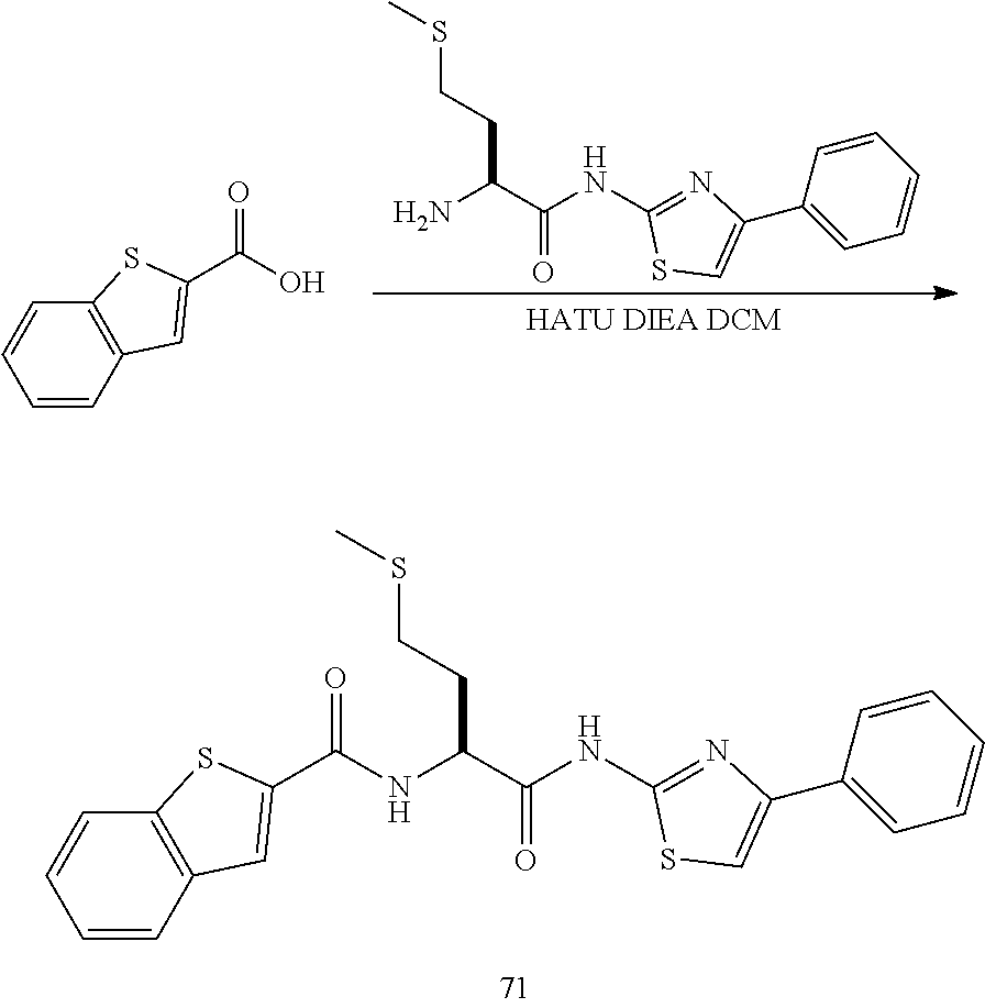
C(=O)(NC(C(=O)NC1=NC(C2=CC=CC=C2)=CS1)CCSC)C1=CC2=C(C=CC=C2)S1.[HATU DIEA DCM].C1(NC(C(N)CCSC)=O)=NC(C2=CC=CC=C2)=CS1.C(O)(=O)C1=CC2=C(C=CC=C2)S1
